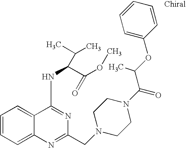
C1=CC=C2C(=C1)C(NC(C(OC)=O)C(C)C)=NC(CN1CCN(C(C(OC3=CC=CC=C3)C)=O)CC1)=N2
